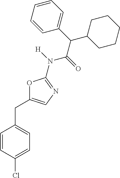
C1=CC(Cl)=CC=C1CC1=CN=C(N(C(C(C2CCCCC2)C2=CC=CC=C2)=O)[H])O1
